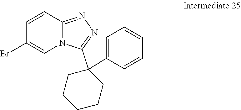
C1(Br)=CN2C(=NN=C2C2(C3=CC=CC=C3)CCCCC2)C=C1
